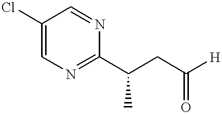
C1(Cl)=CN=C(C(CC([H])=O)C)N=C1
